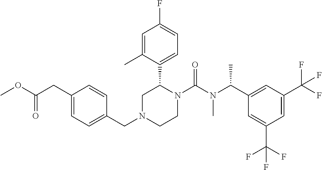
C(N1CCN(C(N(C(C2=CC(C(F)(F)F)=CC(C(F)(F)F)=C2)C)C)=O)C(C2=CC=C(F)C=C2C)C1)C1=CC=C(CC(OC)=O)C=C1
